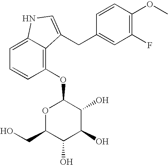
C1(F)=C(OC)C=CC(CC2=CNC3=CC=CC(OC4OC(CO)C(O)C(O)C4O)=C32)=C1
